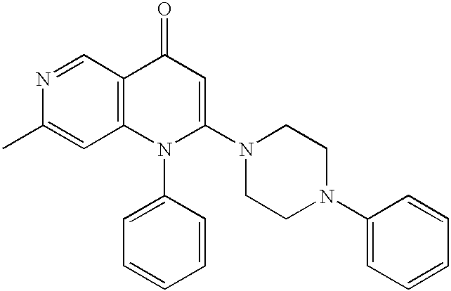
N1=CC2=C(C=C1C)N(C1=CC=CC=C1)C(N1CCN(C3=CC=CC=C3)CC1)=CC2=O
